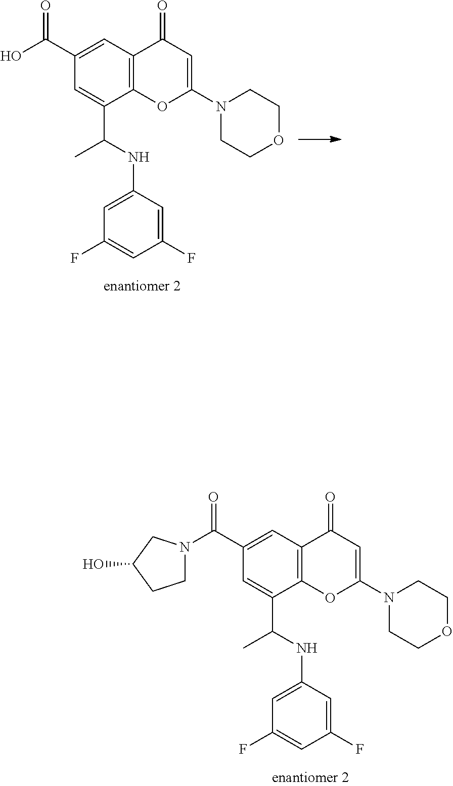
C1(C(O)=O)=CC2=C(C(C(NC3=CC(F)=CC(F)=C3)C)=C1)OC(N1CCOCC1)=CC2=O.C1(C(N2CCC(O)C2)=O)=CC2=C(C(C(NC3=CC(F)=CC(F)=C3)C)=C1)OC(N1CCOCC1)=CC2=O
